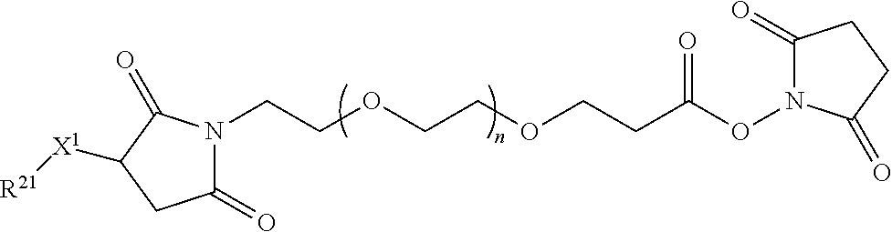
C1(=O)N(CCOCCOCCC(ON2C(=O)CCC2=O)=O)C(=O)C([X1][R21])C1
